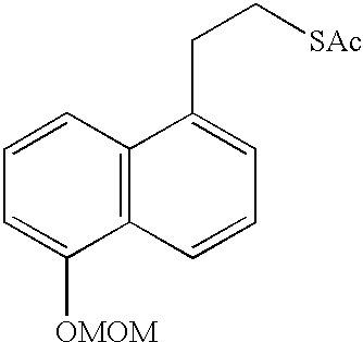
C1=CC=C([OMOM])C2=C1C(CC[SAc])=CC=C2
